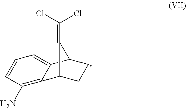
C(Cl)(Cl)=C1C2C3=C(N)C=CC=C3C1CC2
